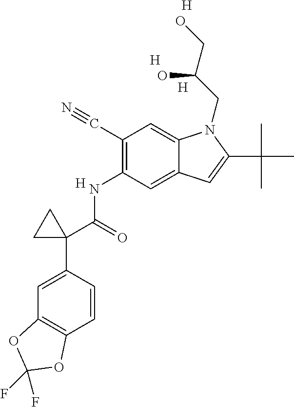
C1(NC(C2(C3=CC4=C(C=C3)OC(F)(F)O4)CC2)=O)=C(C#N)C=C2C(=C1)C=C(C(C)(C)C)N2CC(CO)O.[H].[H].[H].[H]
